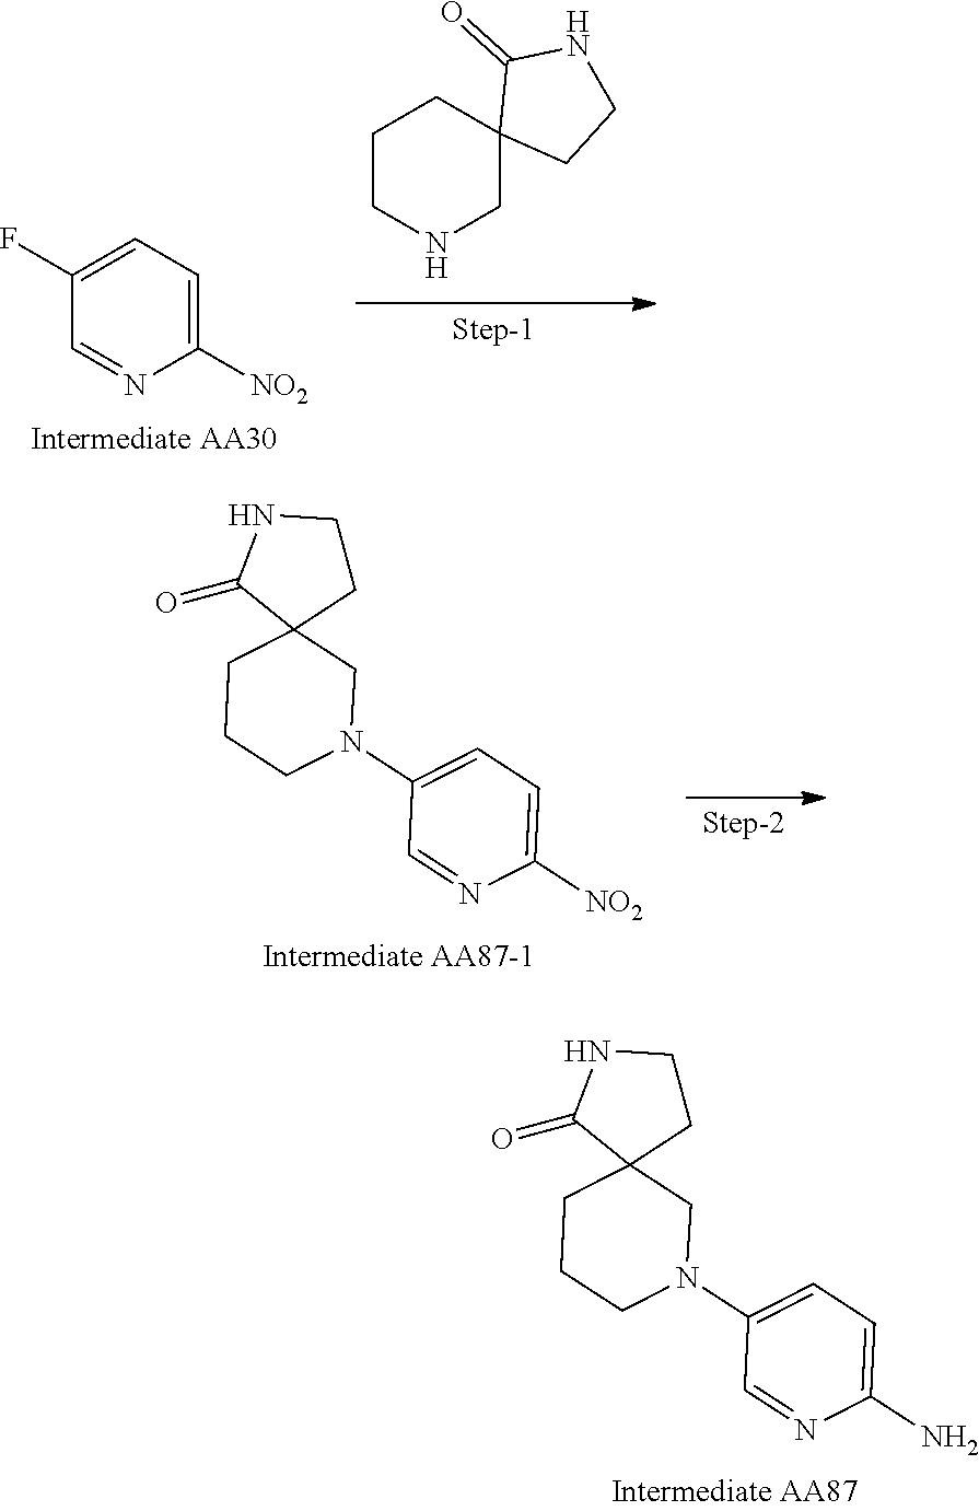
C1(F)=CC=C([NO2])N=C1.C1CNCC2(C1)CCNC2=O.N1C(=O)C2(CC1)CCCN(C1=CC=C([NO2])N=C1)C2.N1C(=O)C2(CC1)CCCN(C1=CC=C(N)N=C1)C2
